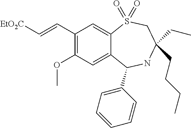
C(=CC1=C(OC)C=C2C(=C1)S(=O)(=O)CC(CC)(CCCC)NC2C1=CC=CC=C1)[EtO2C]
